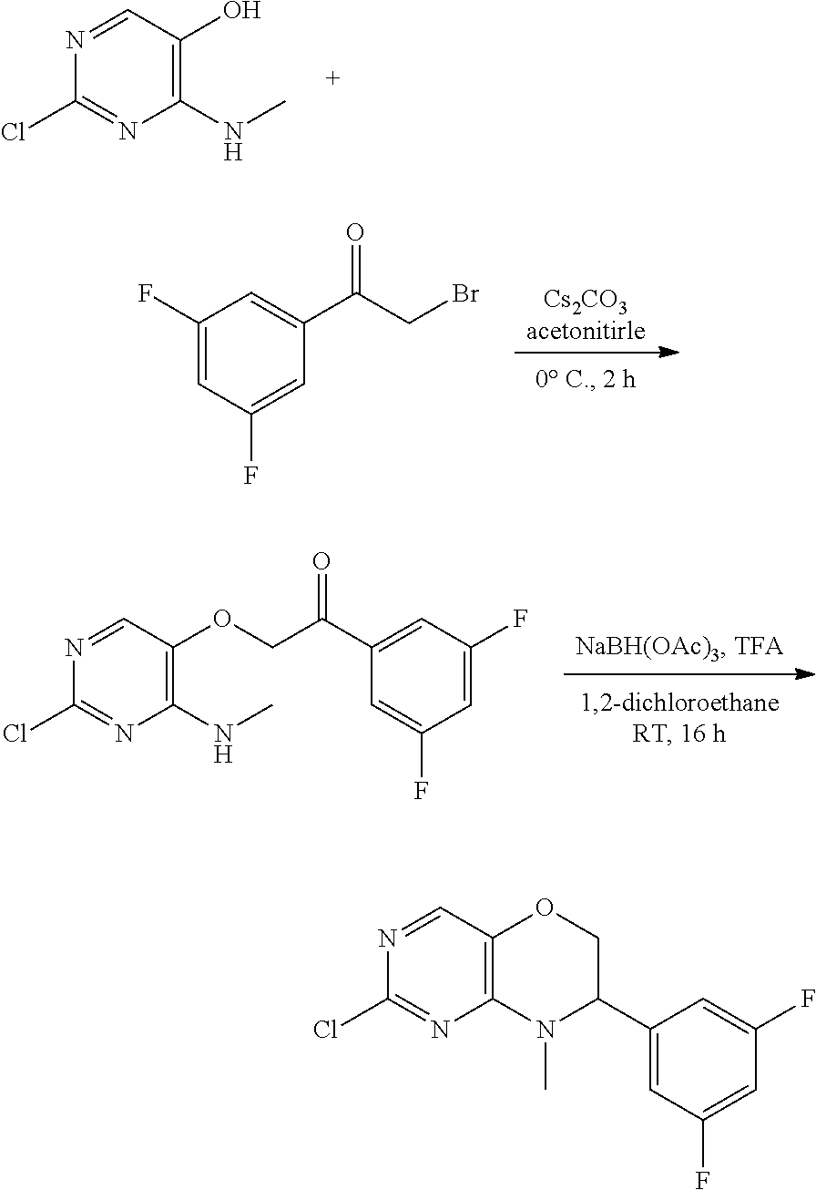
C1(Cl)=NC(NC)=C(O)C=N1.[Cs2CO3acetonitirle].C1(F)=CC(F)=CC(C(CBr)=O)=C1.C1(Cl)=NC(NC)=C(OCC(=O)C2=CC(F)=CC(F)=C2)C=N1.C1(Cl)=NC2=C(OCC(C3=CC(F)=CC(F)=C3)N2C)C=N1
